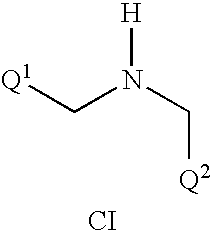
[Q1]CN(C[Q2])[H].[CI]
